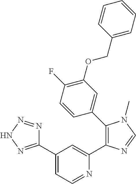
C1(C2=NNN=N2)=CC=NC(C2=C(C3=CC(OCC4=CC=CC=C4)=C(F)C=C3)N(C)C=N2)=C1
